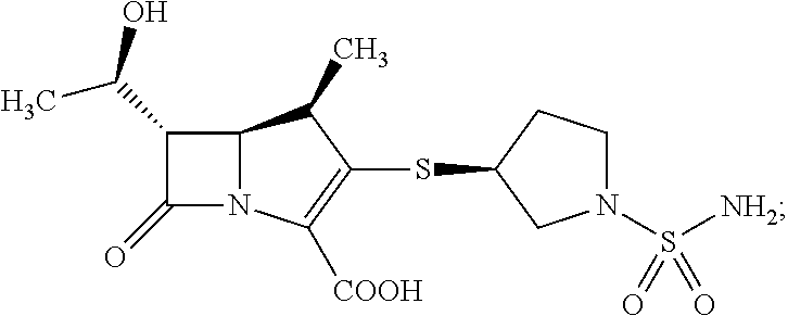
C12N(C([COOH])=C(SC3CN(S([NH2])(=O)=O)CC3)C1C)C(=O)C2C(O)C
